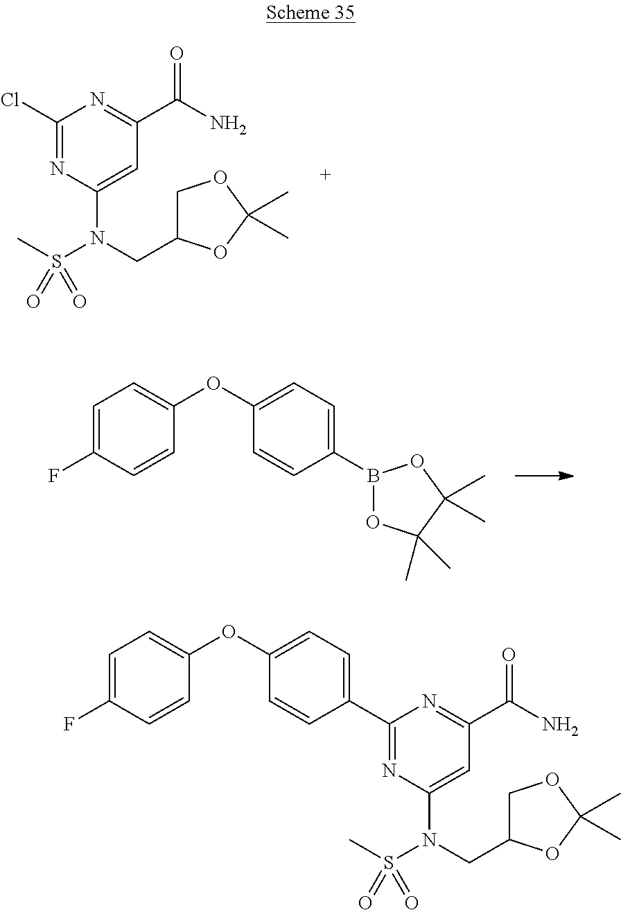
C1=C(F)C=CC(OC2=CC=C(B3OC(C)(C)C(C)(C)O3)C=C2)=C1.C1(Cl)=NC(N(CC2COC(C)(C)O2)S(C)(=O)=O)=CC(C(N)=O)=N1.C1(C2=CC=C(OC3=CC=C(F)C=C3)C=C2)=NC(N(CC2COC(C)(C)O2)S(C)(=O)=O)=CC(C(N)=O)=N1
